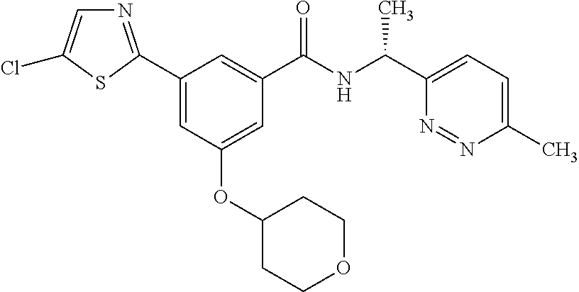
C1(C2=NC=C(Cl)S2)=CC(OC2CCOCC2)=CC(C(NC(C2=CC=C(C)N=N2)C)=O)=C1
